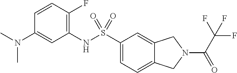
C1(NS(C2=CC=C3C(=C2)CN(C(C(F)(F)F)=O)C3)(=O)=O)=C(F)C=CC(N(C)C)=C1
